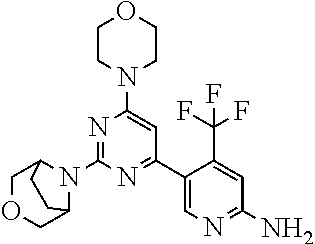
N1=C(N2C3COCC2CC3)N=C(C2=CN=C(N)C=C2C(F)(F)F)C=C1N1CCOCC1
